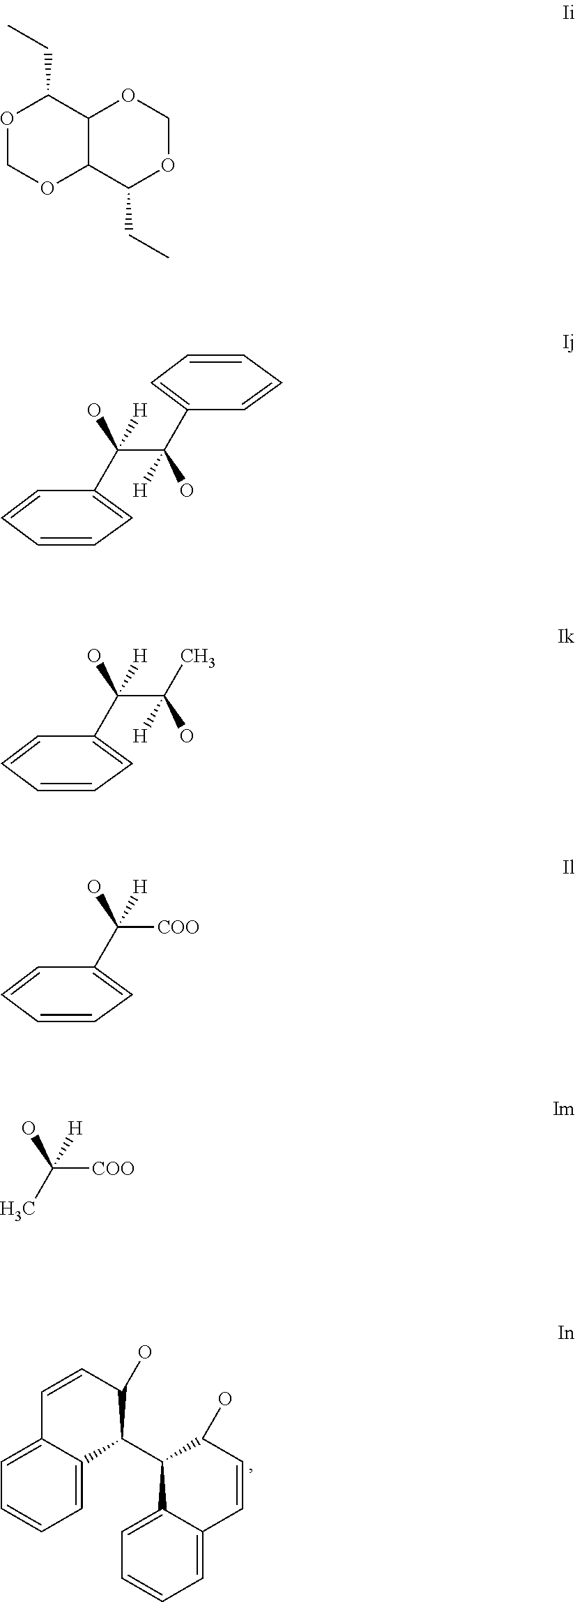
C1=C2C(=CC=C1)C=CC(O)C2C1C2=CC=CC=C2C=CC1O.O1COC2C(C1CC)OCOC2CC.C([COO])(C)(O)[H].C(C(O)([H])C1=CC=CC=C1)(O)([H])C1=CC=CC=C1.C(C(C)(O)[H])(O)([H])C1=CC=CC=C1.C([COO])(O)([H])C1=CC=CC=C1
